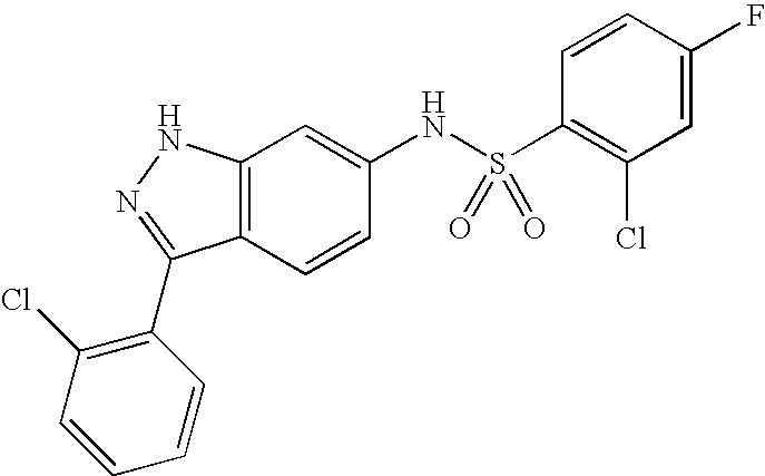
C12=C(C=CC(NS(C3=C(Cl)C=C(F)C=C3)(=O)=O)=C1)C(C1=C(Cl)C=CC=C1)=NN2
